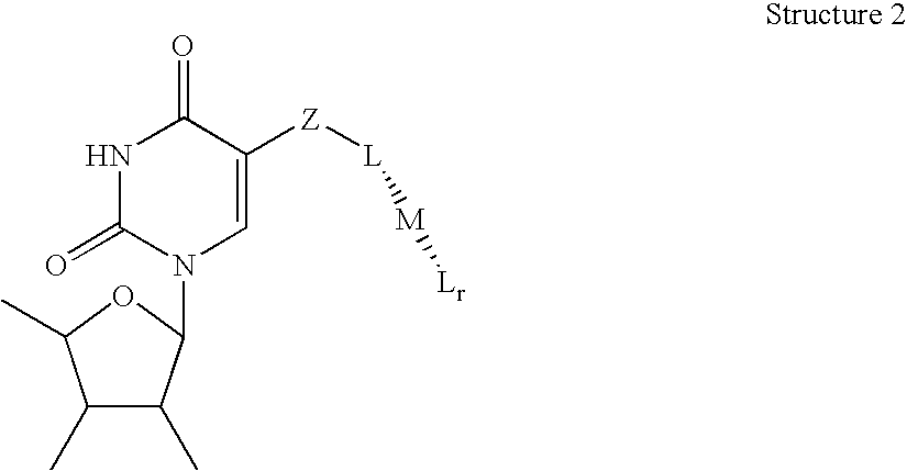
C1(C)C(C)C(N2C=C([Z][L][M][Lr])C(=O)NC2=O)OC1C
